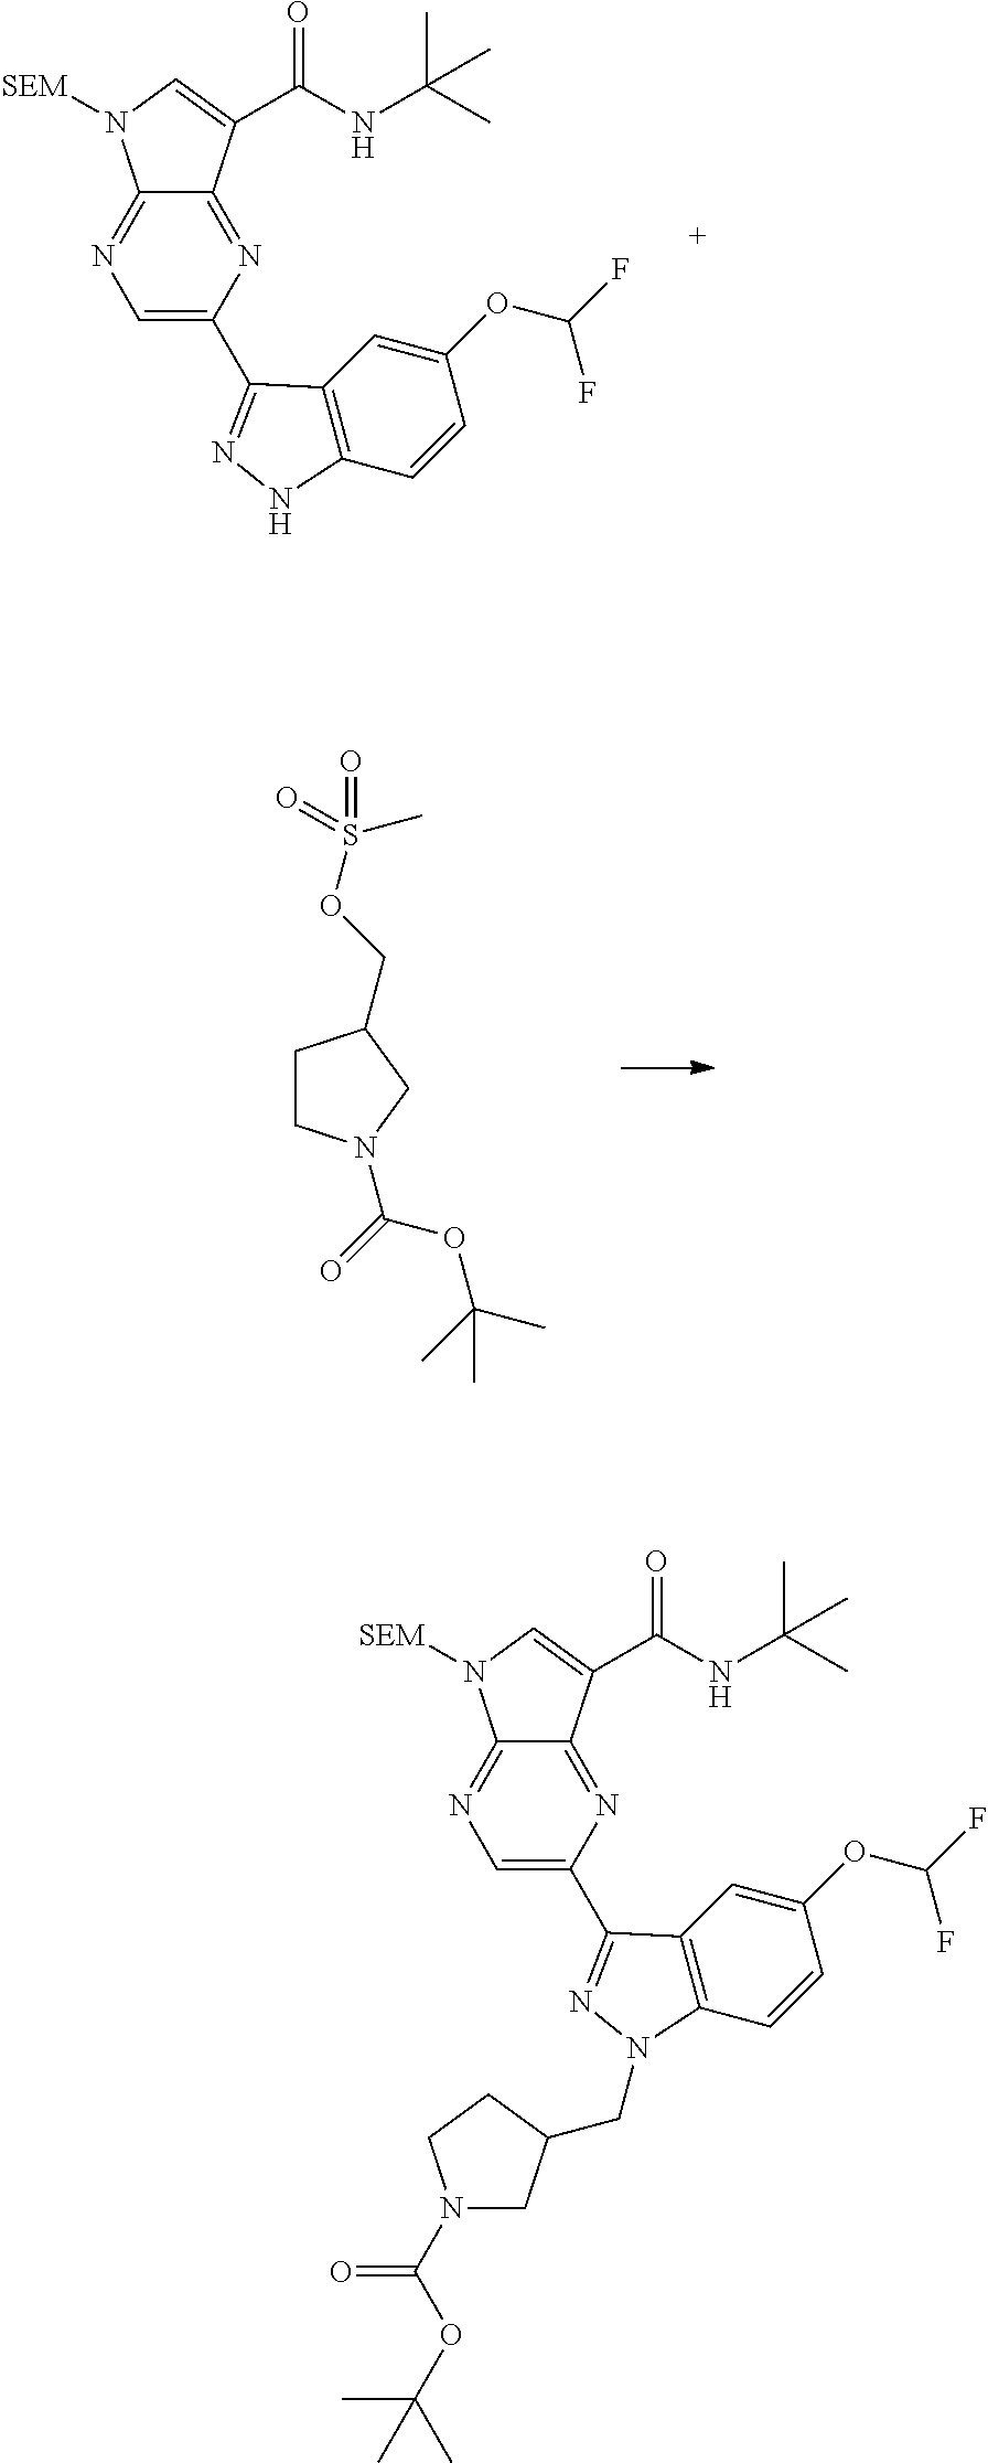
N1=C2C(=NC(C3=NNC4=C3C=C(OC(F)F)C=C4)=C1)C(C(NC(C)(C)C)=O)=CN2[SEM].C1CN(C(OC(C)(C)C)=O)CC1COS(C)(=O)=O.N1=C2C(=NC(C3=NN(CC4CN(C(=O)OC(C)(C)C)CC4)C4=C3C=C(OC(F)F)C=C4)=C1)C(C(NC(C)(C)C)=O)=CN2[SEM]
